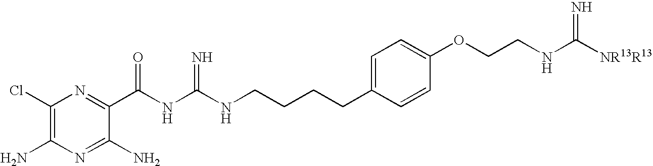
C1(Cl)=C(N)N=C(N)C(C(NC(NCCCCC2=CC=C(OCCNC([NR13R13])=N)C=C2)=N)=O)=N1
